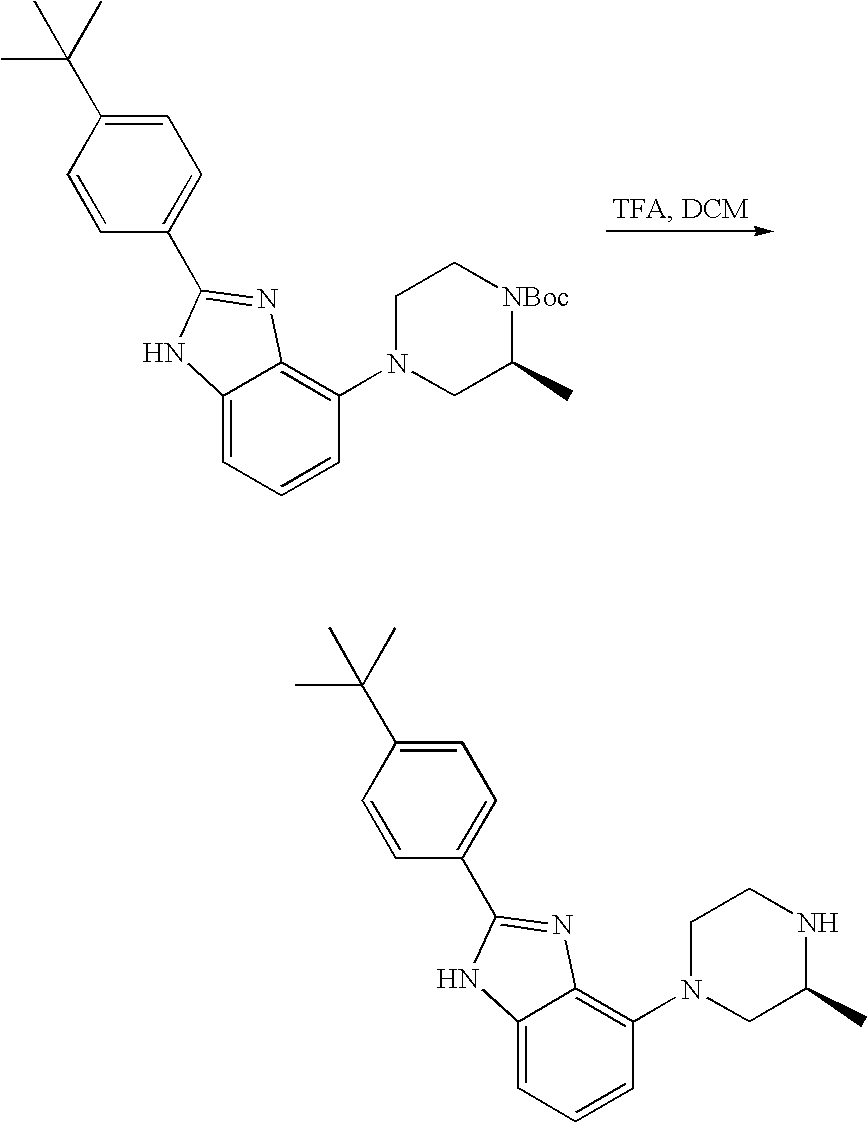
C1=CC(C2=NC3=C(N4CC(C)[NBoc]CC4)C=CC=C3N2)=CC=C1C(C)(C)C.C1=CC(C2=NC3=C(N4CC(C)NCC4)C=CC=C3N2)=CC=C1C(C)(C)C
